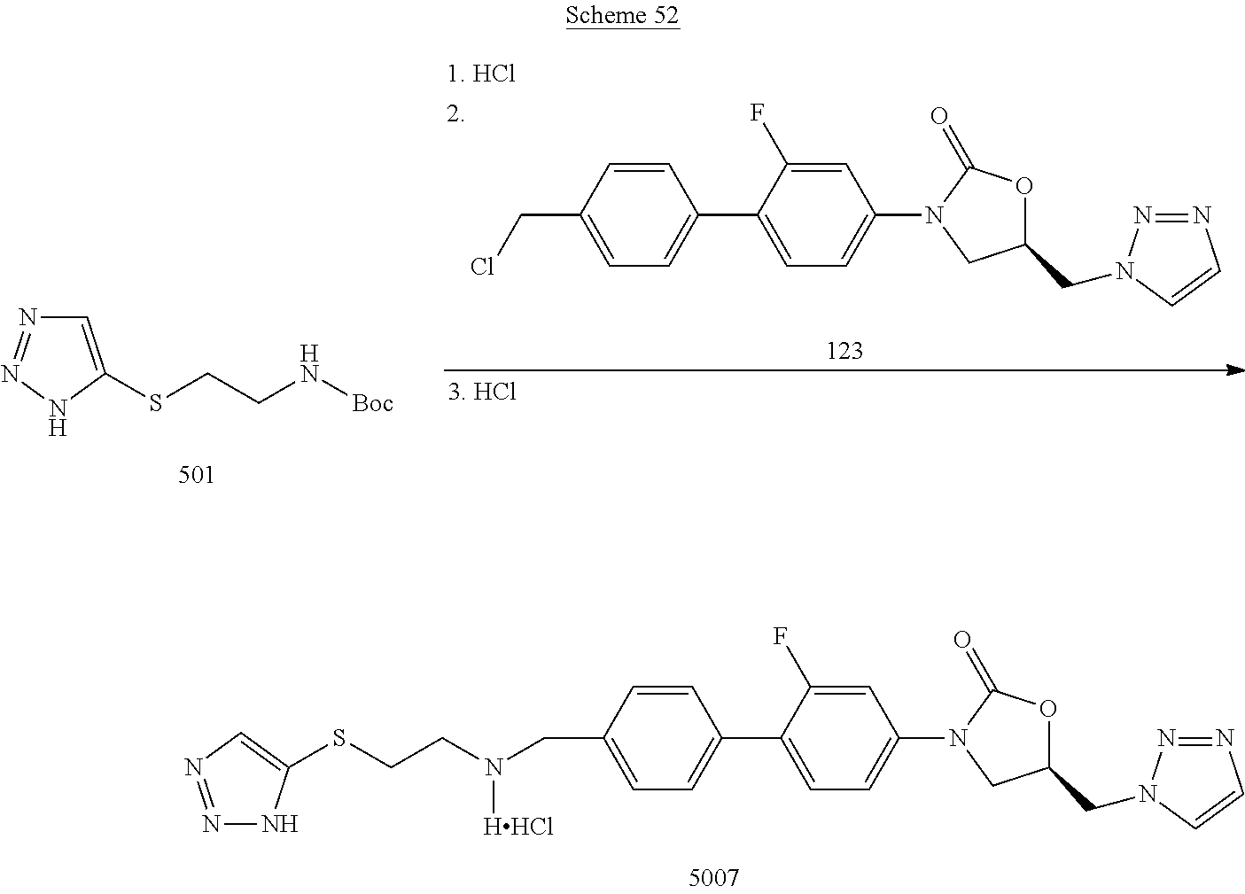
C1=CC(CCl)=CC=C1C1=CC=C(N2C(=O)OC(CN3N=NC=C3)C2)C=C1F.C1=C(SCCN[Boc])NN=N1.C1=CC(CN(CCSC2=CN=NN2)[HHCl])=CC=C1C1=CC=C(N2C(=O)OC(CN3N=NC=C3)C2)C=C1F
